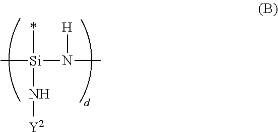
C[Si](N(C)[H])(*)N[Y2]
